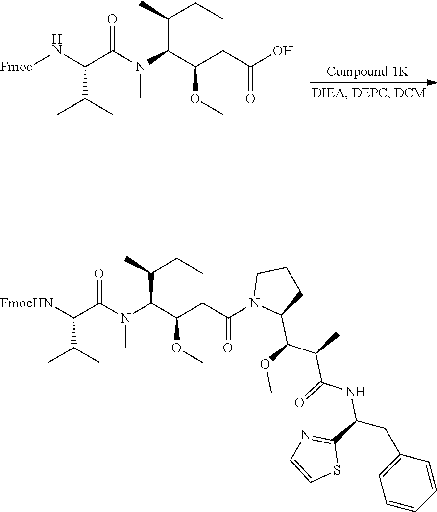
[Fmoc]NC(C(N(C(C(CC(O)=O)OC)C(CC)C)C)=O)C(C)C.[FmocHN]C(C(N(C(C(CC(N1C(C(OC)C(C(=O)NC(C2=NC=CS2)CC2=CC=CC=C2)C)CCC1)=O)OC)C(C)CC)C)=O)C(C)C
